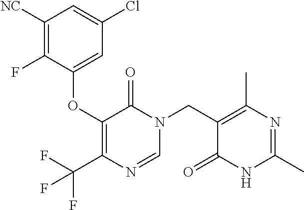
C1([NC])=C(F)C(OC2=C(C(F)(F)F)N=CN(CC3=C(C)N=C(C)NC3=O)C2=O)=CC(Cl)=C1
